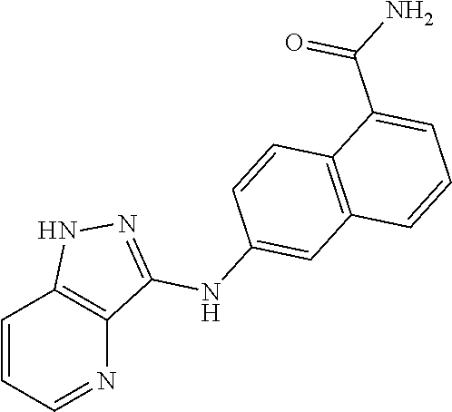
C1=CC=NC2=C1NN=C2NC1=CC2=C(C=C1)C(C(N)=O)=CC=C2
